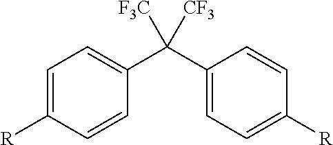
C1=C([R])C=CC(C(C2=CC=C([R])C=C2)([F3C])[CF3])=C1
